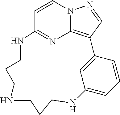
C1=CN2C3=C(C=N2)C2=CC(=CC=C2)NCCCNCCCNC1=N3
